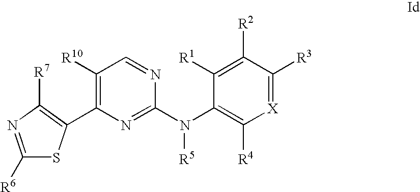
C1([R10])=C(C2=C([R7])N=C([R6])S2)N=C(N(C2=C([R4])[X]=C([R3])C([R2])=C2[R1])[R5])N=C1
